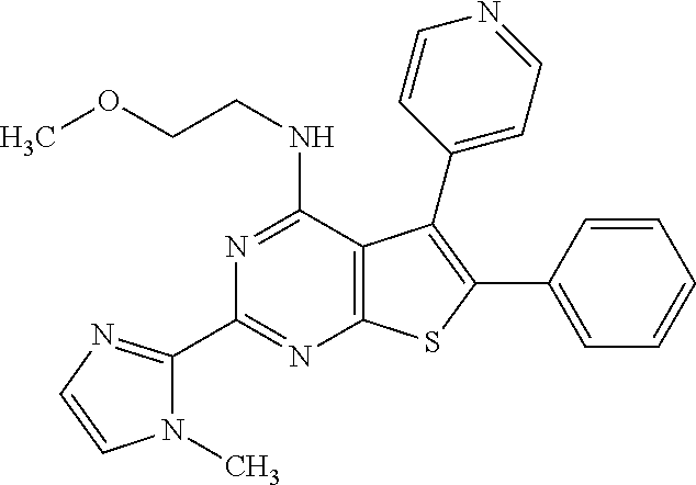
N1=C(NCCOC)C2=C(N=C1C1=NC=CN1C)SC(C1=CC=CC=C1)=C2C1=CC=NC=C1
